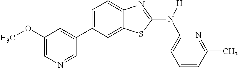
C1(OC)=CN=CC(C2=CC=C3C(=C2)SC(N([H])C2=CC=CC(C)=N2)=N3)=C1
